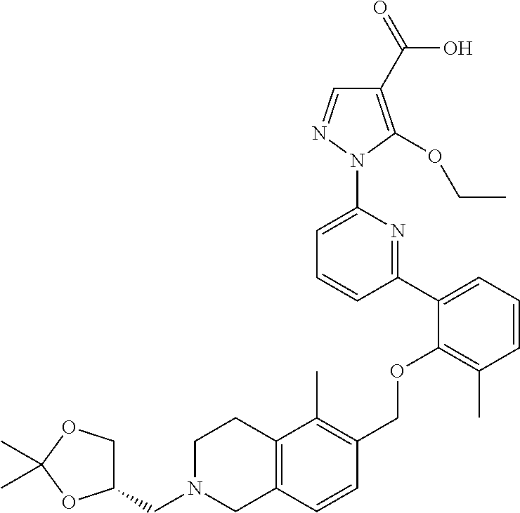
C1(C2=CC=CC(C)=C2OCC2=C(C)C3=C(C=C2)CN(CC2COC(C)(C)O2)CC3)=NC(N2N=CC(C(=O)O)=C2OCC)=CC=C1
